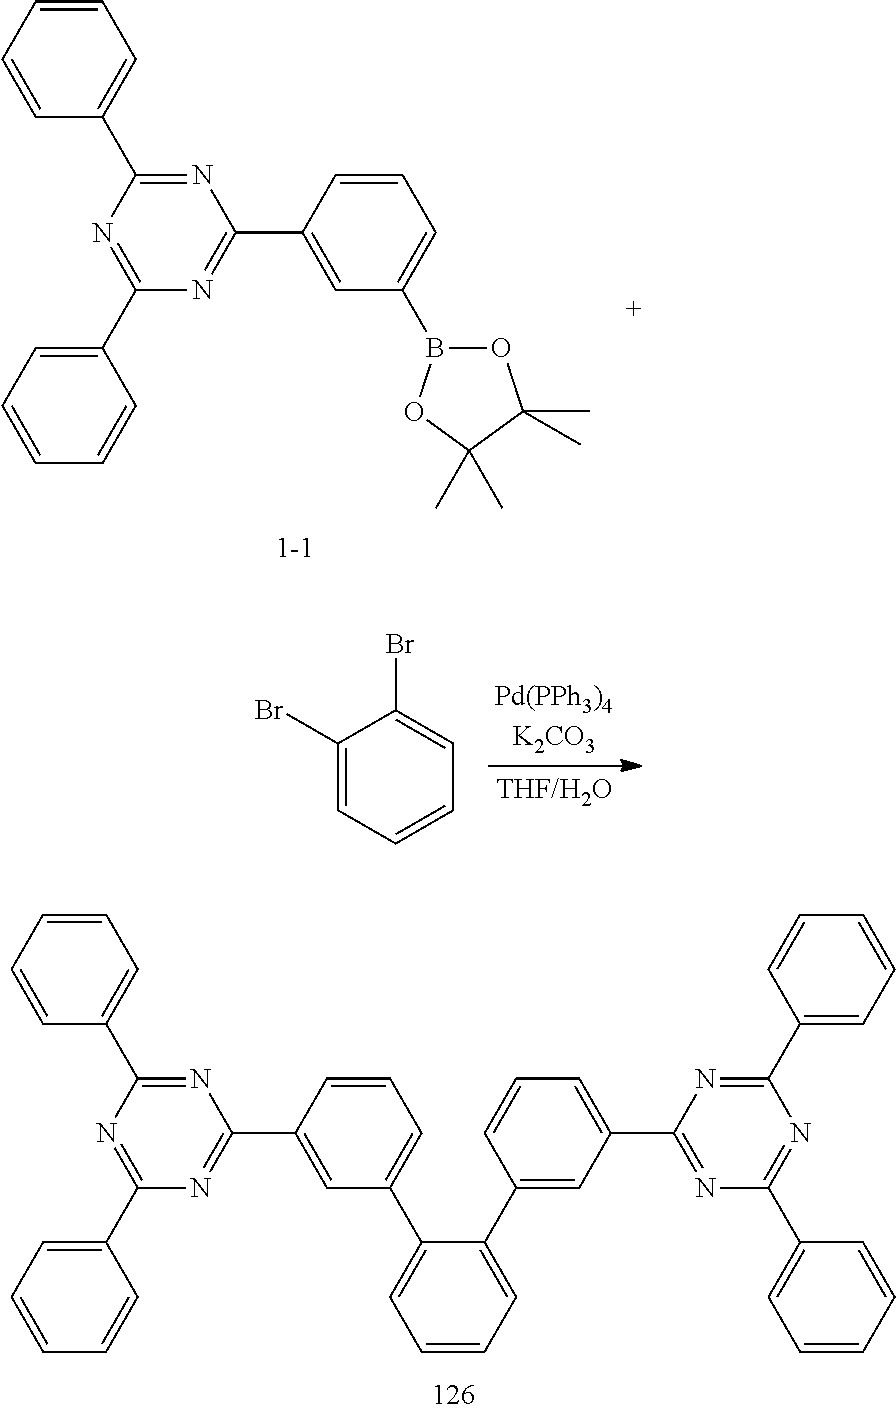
C1=CC=CC(C2=NC(C3=CC(B4OC(C)(C)C(C)(C)O4)=CC=C3)=NC(C3=CC=CC=C3)=N2)=C1.C1(Br)=CC=CC=C1Br.C1=CC=CC(C2=NC(C3=CC(C4=CC=CC=C4C4=CC(C5=NC(C6=CC=CC=C6)=NC(C6=CC=CC=C6)=N5)=CC=C4)=CC=C3)=NC(C3=CC=CC=C3)=N2)=C1
